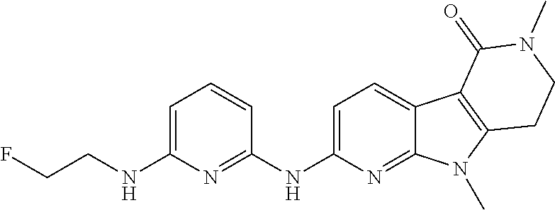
N(C1=CC=C2C(=N1)N(C)C1=C2C(=O)N(C)CC1)C1=NC(NCCF)=CC=C1
